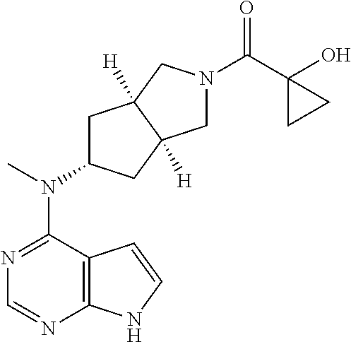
N1=C(N(C2CC3([H])C([H])(C2)CN(C(C2(O)CC2)=O)C3)C)C2=C(N=C1)NC=C2
